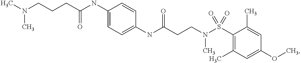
C1(NC(CCCN(C)C)=O)=CC=C(NC(CCN(S(C2=C(C)C=C(OC)C=C2C)(=O)=O)C)=O)C=C1
